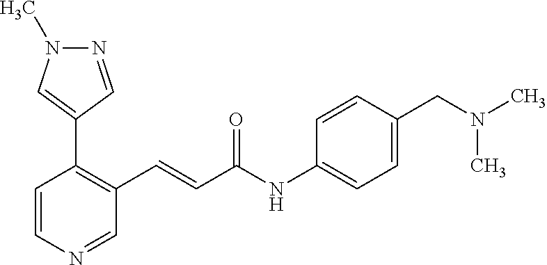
N1=CC(C2=C(C=CC(NC3=CC=C(CN(C)C)C=C3)=O)C=NC=C2)=CN1C
